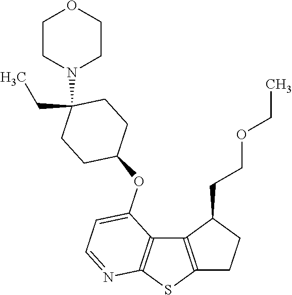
C12=C(SC3=C1C(OC1CCC(CC)(N4CCOCC4)CC1)=CC=N3)CCC2CCOCC
